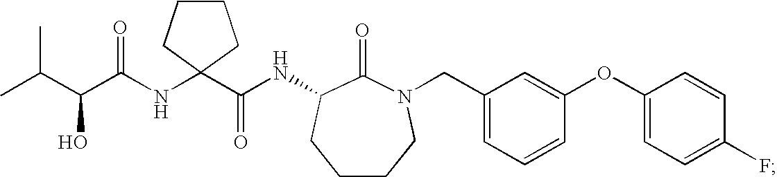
CC(C(C(NC1(C(NC2C(=O)N(CC3=CC=CC(OC4=CC=C(F)C=C4)=C3)CCCC2)=O)CCCC1)=O)O)C
